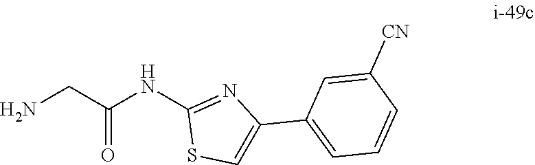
C1(NC(CN)=O)=NC(C2=CC=CC([CN])=C2)=CS1
